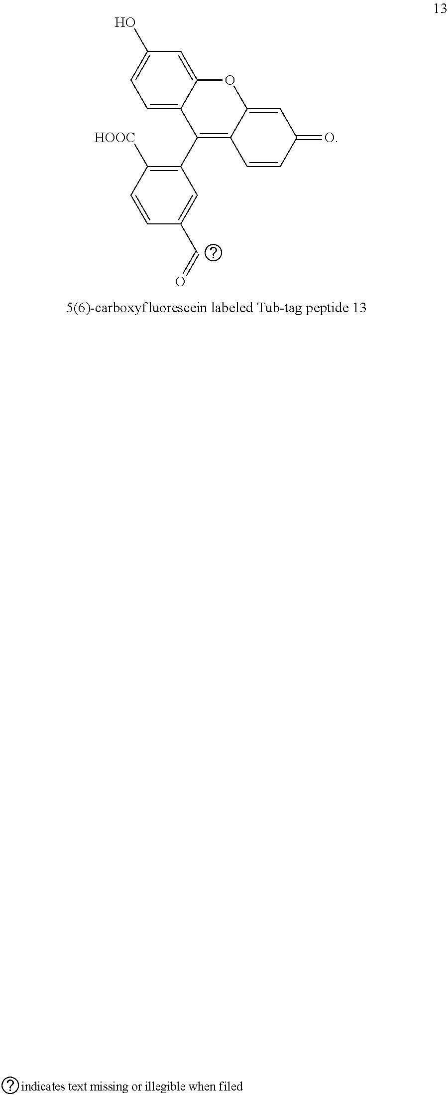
C1=C2C(=CC(O)=C1)OC1=CC(=O)C=CC1=C2C1=C([HOOC])C=CC(C=O)=C1
